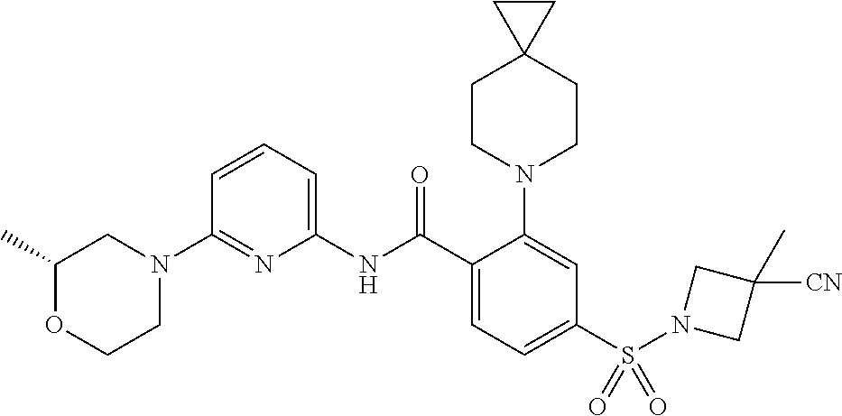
C1(N2CC(C)OCC2)=NC(NC(C2=CC=C(S(N3CC([CN])(C)C3)(=O)=O)C=C2N2CCC3(CC2)CC3)=O)=CC=C1
